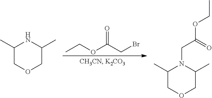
CCOC(CBr)=O.C1(C)COCC(C)N1.C1(C)COCC(C)N1CC(OCC)=O
